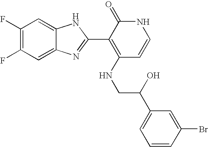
C1=C2C(=CC(F)=C1F)NC(C1=C(NCC(C3=CC=CC(Br)=C3)O)C=CNC1=O)=N2
